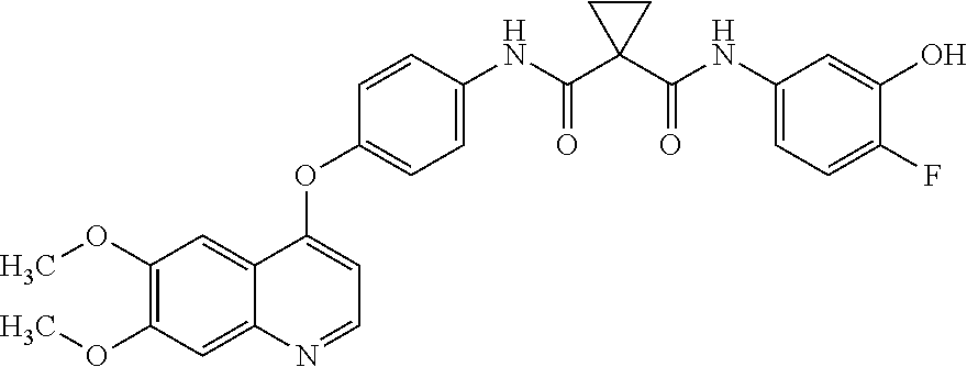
C1(OC)=C(OC)C=C2C(=C1)C(OC1=CC=C(NC(C3(C(NC4=CC=C(F)C(O)=C4)=O)CC3)=O)C=C1)=CC=N2
